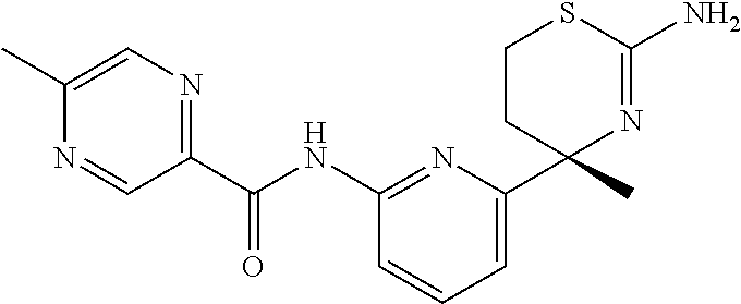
C(NC1=NC(C2(C)N=C(N)SCC2)=CC=C1)(=O)C1=NC=C(C)N=C1
